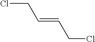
ClCC=CCCl
